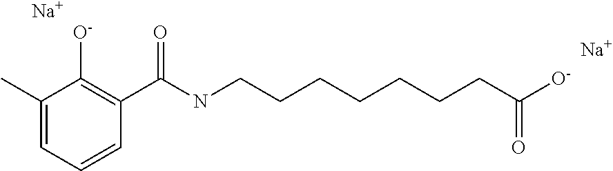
C1(C(NCCCCCCCC([O-])=O)=O)=C([O-])C(C)=CC=C1.[Na].[Na]
